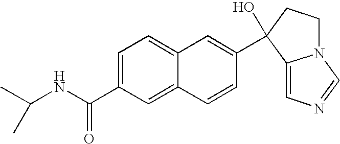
C1=C(C(NC(C)C)=O)C=C2C(=C1)C=C(C1(O)C3=CN=CN3CC1)C=C2
